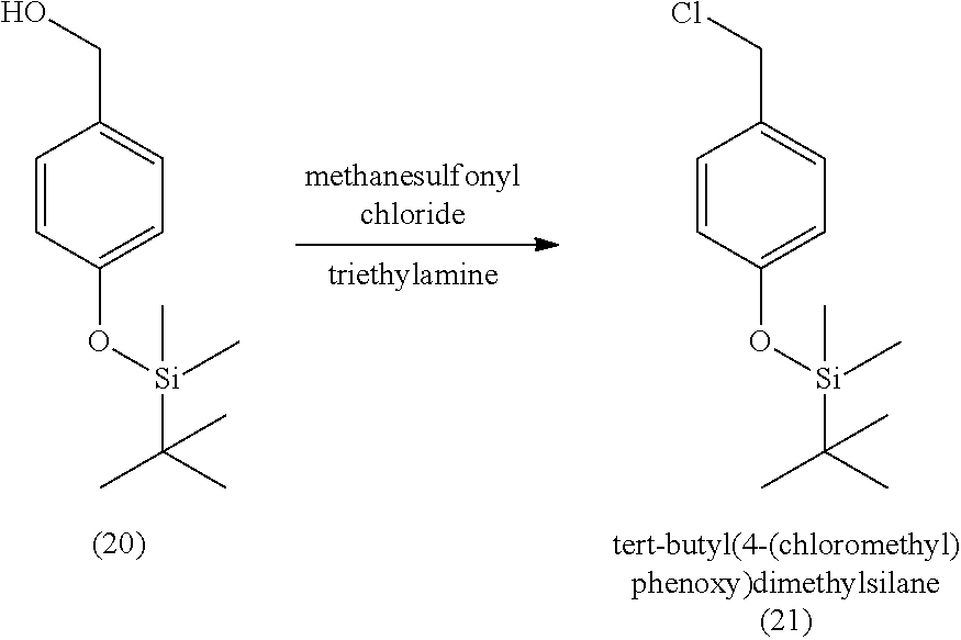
C1=CC(O[Si](C)(C)C(C)(C)C)=CC=C1CCl.C1=CC(O[Si](C)(C)C(C)(C)C)=CC=C1CO
